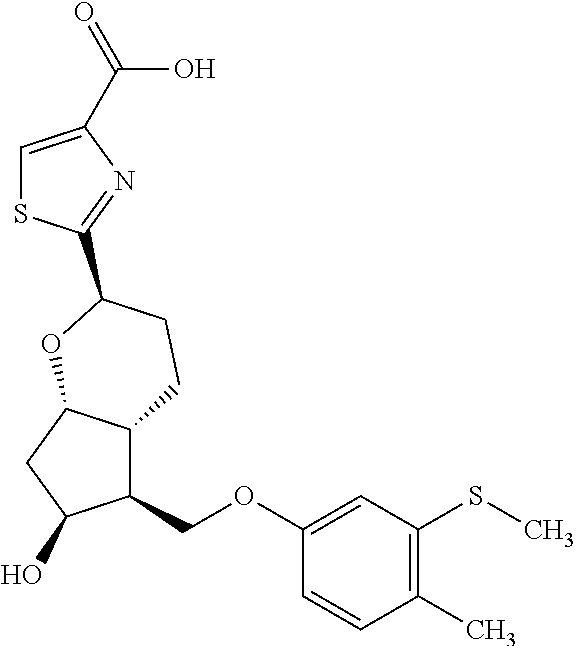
C1=C(C(O)=O)N=C(C2CCC3C(COC4=CC(SC)=C(C)C=C4)C(O)CC3O2)S1
